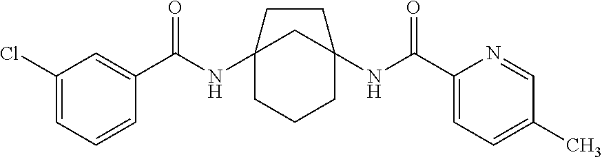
C12(NC(C3=CC(Cl)=CC=C3)=O)CCCC(NC(C3=CC=C(C)C=N3)=O)(C1)CC2
